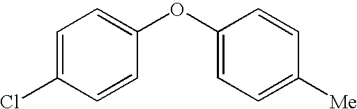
C1=C(Cl)C=CC(OC2=CC=C([Me])C=C2)=C1
